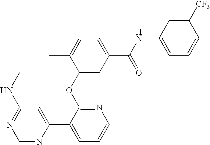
C1=C(C(NC2=CC=CC([CF3])=C2)=O)C=C(OC2=NC=CC=C2C2=CC(NC)=NC=N2)C(C)=C1
